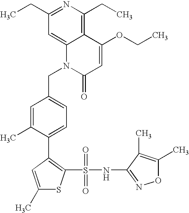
C(C1=CC=C(C2=C(S(=O)(=O)NC3=NOC(C)=C3C)SC(C)=C2)C(C)=C1)N1C(=O)C=C(OCC)C2=C(CC)N=C(CC)C=C12
